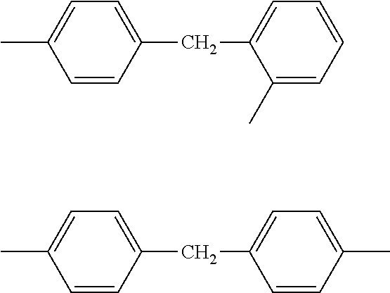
C1=CC(CC2=CC=CC=C2C)=CC=C1C.C1=CC(CC2=CC=C(C)C=C2)=CC=C1C
